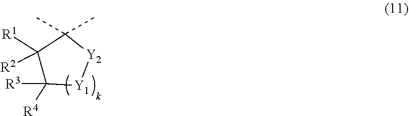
C1([R4])([R3])[Y1][Y2]C(C)(C)C1([R1])[R2]
